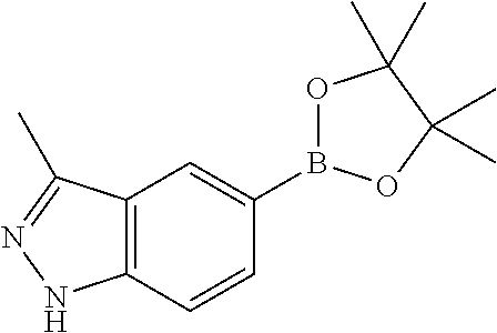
C12=C(C=CC(B3OC(C)(C)C(C)(C)O3)=C1)NN=C2C
